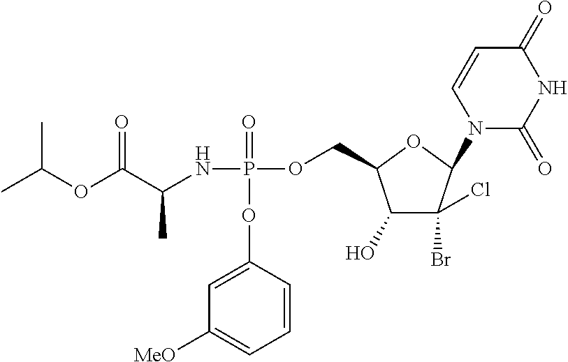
C1(O)C(Br)(Cl)C(N2C(=O)NC(=O)C=C2)OC1COP(NC(C(OC(C)C)=O)C)(=O)OC1=CC([MeO])=CC=C1
